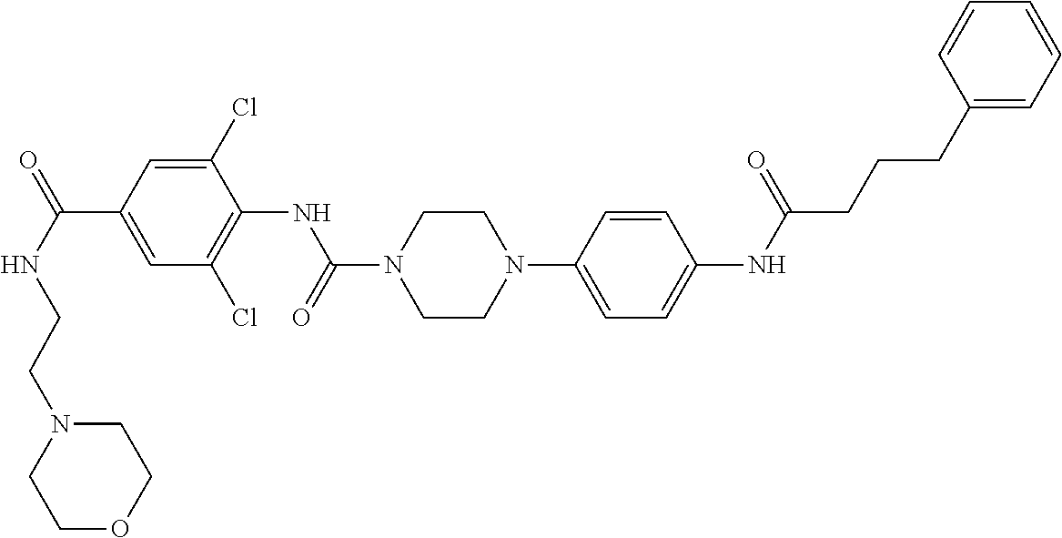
N(C(=O)C1=CC(Cl)=C(NC(=O)N2CCN(C3=CC=C(NC(=O)CCCC4=CC=CC=C4)C=C3)CC2)C(Cl)=C1)CCN1CCOCC1
